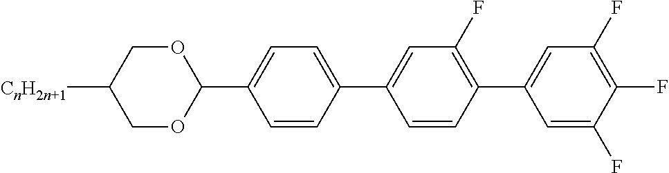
O1CC([CnH2n+1])COC1C1=CC=C(C2=CC(F)=C(C3=CC(F)=C(F)C(F)=C3)C=C2)C=C1
